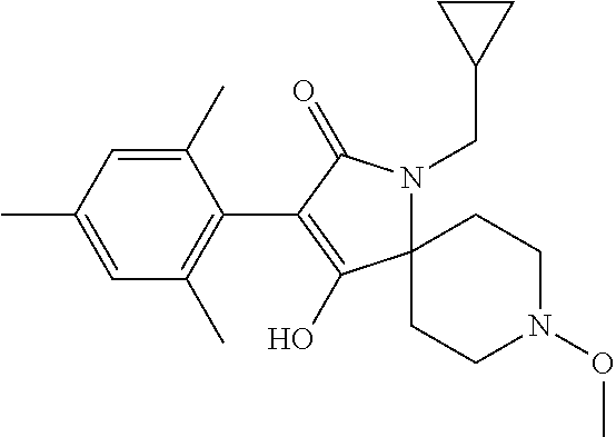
C1(C2=C(O)C3(N(CC4CC4)C2=O)CCN(OC)CC3)=C(C)C=C(C)C=C1C
